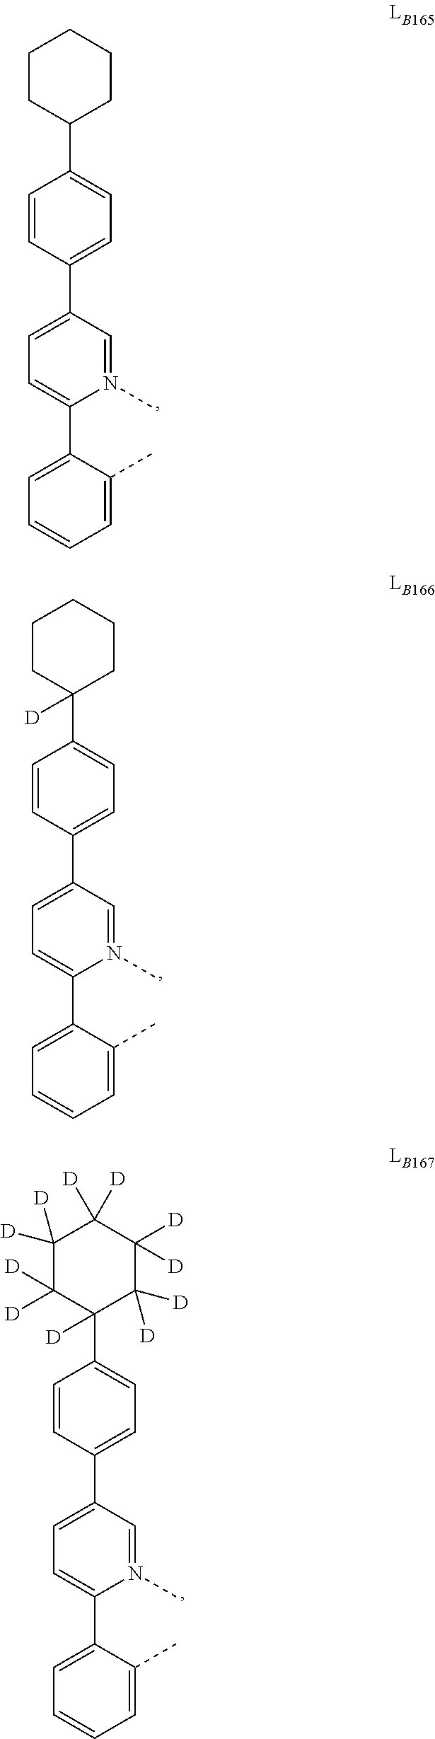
C1=C(C2=CC=C(C3CCCCC3)C=C2)C=N(C)C(C2=CC=CC=C2C)=C1.C1=C(C2=CC=C(C3([D])CCCCC3)C=C2)C=N(C)C(C2=CC=CC=C2C)=C1.C1=C(C2=CC=C(C3([D])C([D])([D])C([D])([D])C([D])([D])C([D])([D])C3([D])[D])C=C2)C=N(C)C(C2=CC=CC=C2C)=C1
